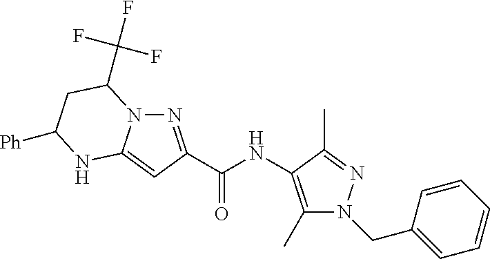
N1=C(C(NC2=C(C)N(CC3=CC=CC=C3)N=C2C)=O)C=C2N1C(C(F)(F)F)CC([Ph])N2
